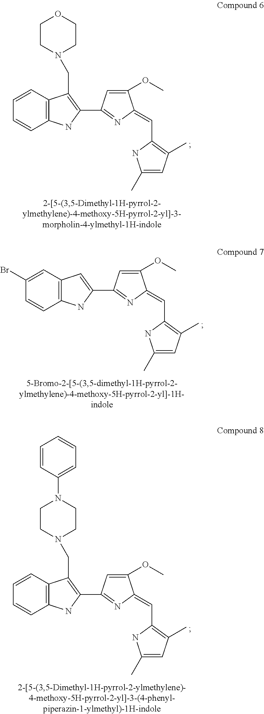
C12=C(C=C(Br)C=C1)C=C(C1=NC(=CC3=C(C)C=C(C)N3)C(OC)=C1)N2.C12=C(C=CC=C1)C(CN1CCN(C3=CC=CC=C3)CC1)=C(C1=NC(=CC3=C(C)C=C(C)N3)C(OC)=C1)N2.C12=C(C=CC=C1)C(CN1CCOCC1)=C(C1=NC(=CC3=C(C)C=C(C)N3)C(OC)=C1)N2
